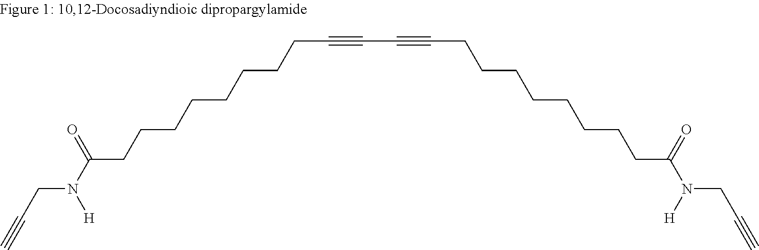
C(N([H])C(CCCCCCCCC#CC#CCCCCCCCCC(N(CC#C)[H])=O)=O)C#C
